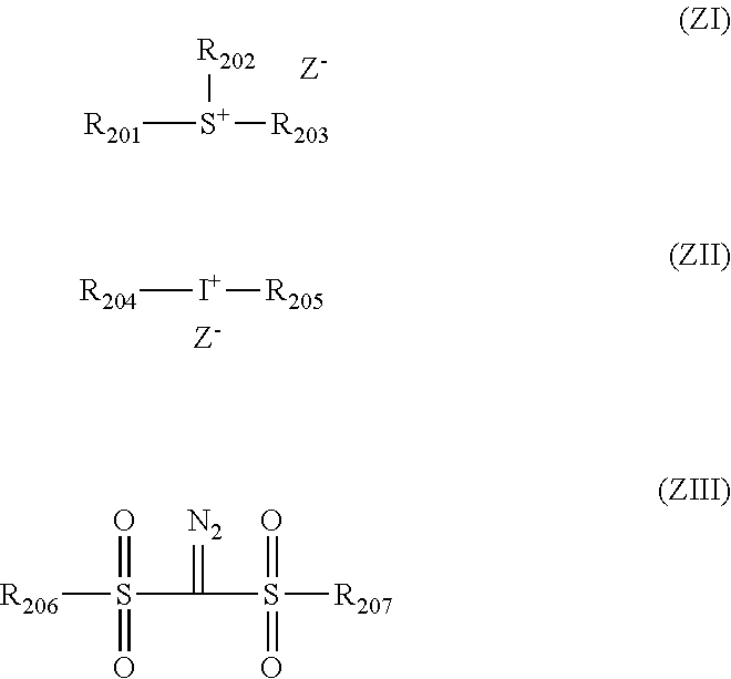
[R201][S+]([R203])[R202].[R204][I+][R205].[Z-].[R206]S(C(S([R207])(=O)=O)=[N2])(=O)=O
